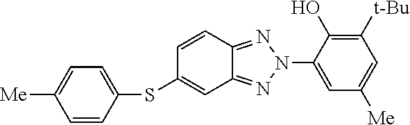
C1=CC(SC2=CC3=NN(C4=CC([Me])=CC([t-Bu])=C4O)N=C3C=C2)=CC=C1[Me]
